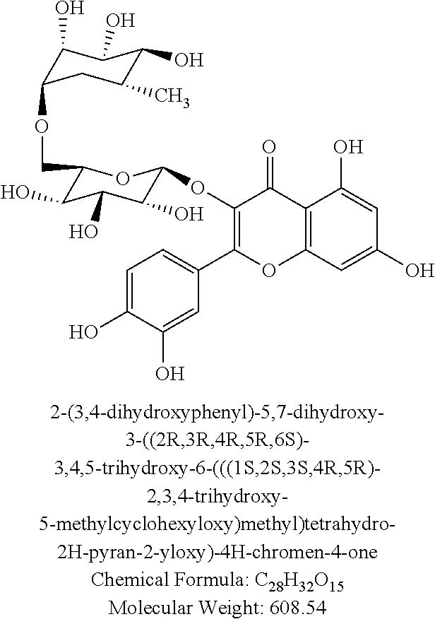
C1=C(O)C(O)=CC(C2=C(OC3C(O)C(O)C(O)C(COC4C(O)C(O)C(O)C(C)C4)O3)C(=O)C3=C(O2)C=C(O)C=C3O)=C1
